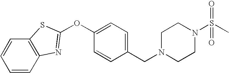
C1=CC(CN2CCN(S(C)(=O)=O)CC2)=CC=C1OC1=NC2=C(C=CC=C2)S1
